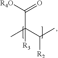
CC(C(C)[R2])([R3])C([R4O])=O
